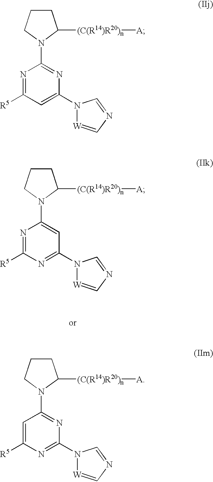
C1CCN(C2=NC(N3[W]=CN=C3)=CC([R5])=N2)C1[(C(R14)R20)n][A].C1CCN(C2=CC(N3[W]=CN=C3)=NC([R5])=N2)C1[(C(R14)R20)n][A].C1CCN(C2=NC(N3[W]=CN=C3)=NC([R5])=C2)C1[(C(R14)R20)n][A]
